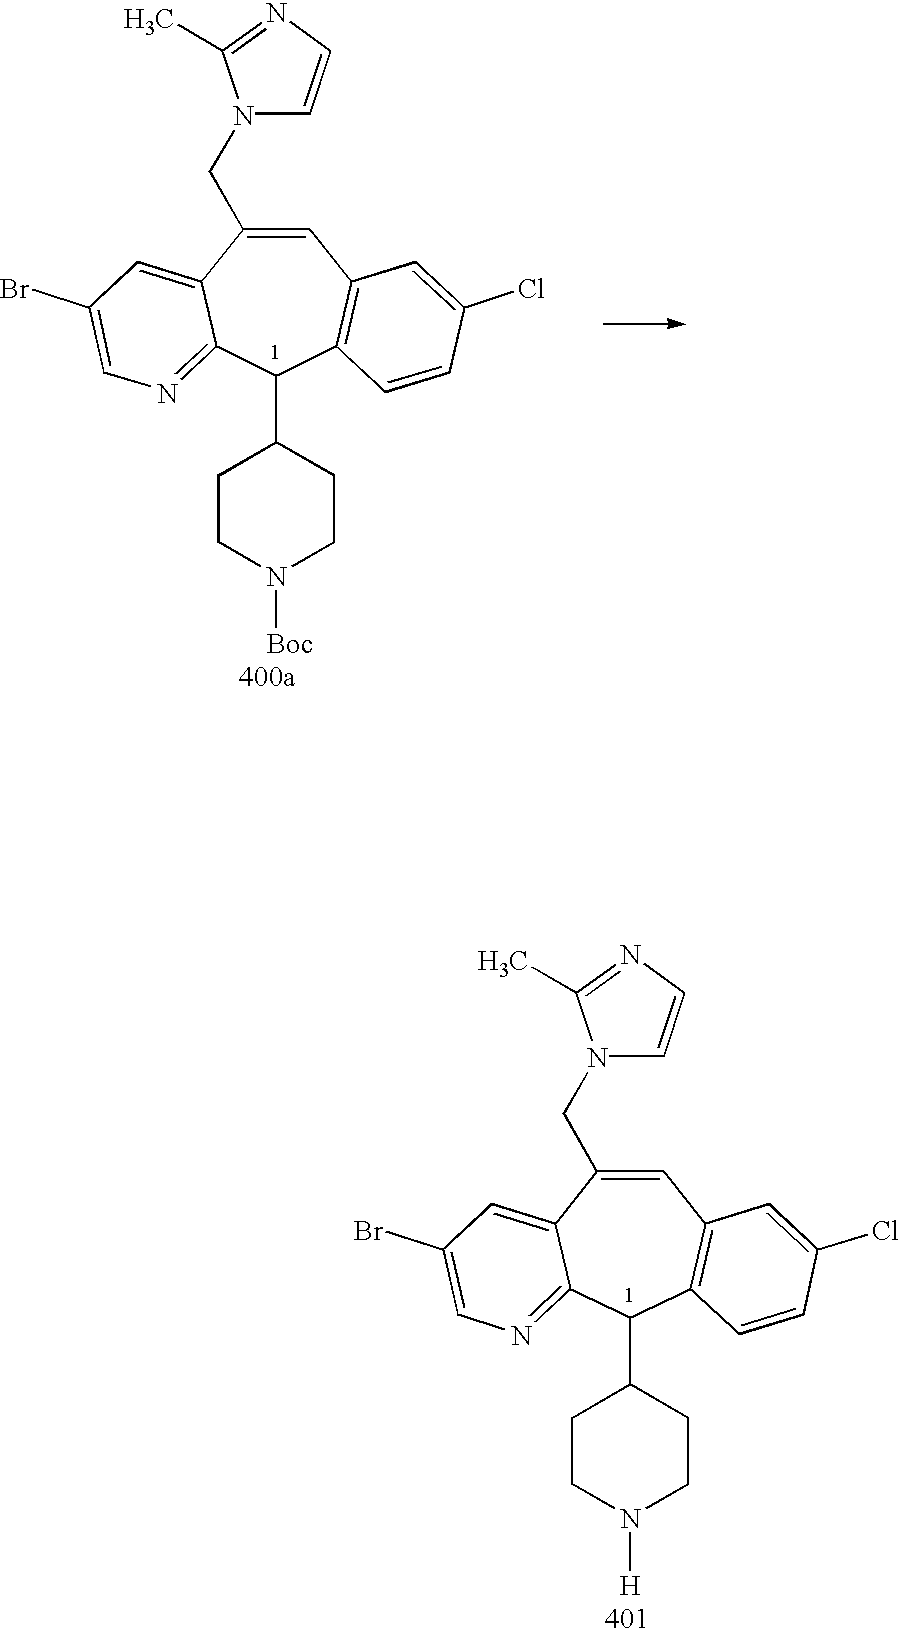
C1=C(CN2C=CN=C2C)C2=CC(Br)=CN=C2C(C2CCN([Boc])CC2)C2=C1C=C(Cl)C=C2.C1=C(CN2C=CN=C2C)C2=CC(Br)=CN=C2C(C2CCN([H])CC2)C2=C1C=C(Cl)C=C2
